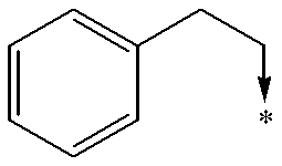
C1=CC=CC(CC->*)=C1
